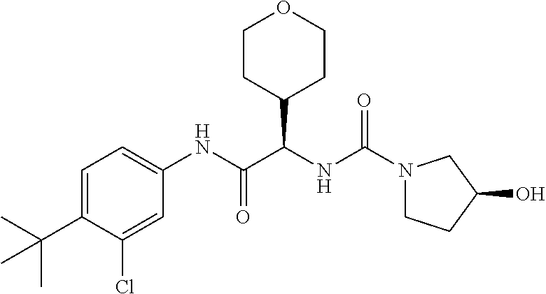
C1=C(C(C)(C)C)C(Cl)=CC(NC(C(NC(=O)N2CCC(O)C2)C2CCOCC2)=O)=C1
